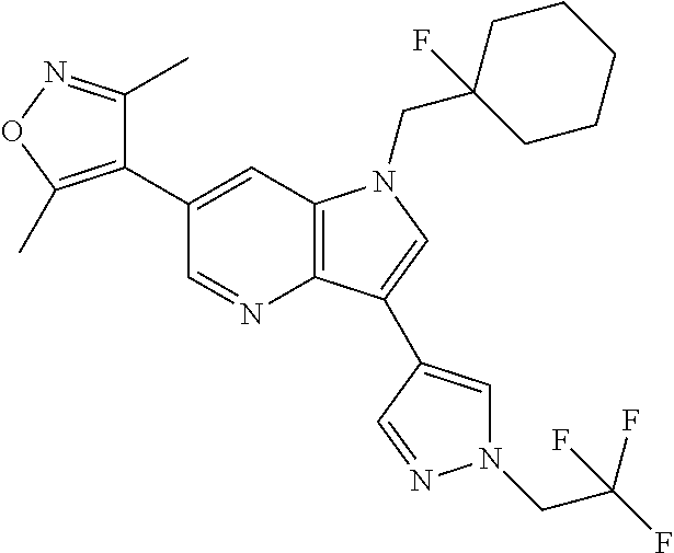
C1(C2=C(C)ON=C2C)=CC2=C(N=C1)C(C1=CN(CC(F)(F)F)N=C1)=CN2CC1(F)CCCCC1
